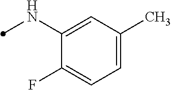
C1(NC)=CC(C)=CC=C1F
